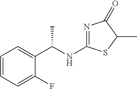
C1=CC=C(F)C(C(NC2=NC(=O)C(C)S2)C)=C1
